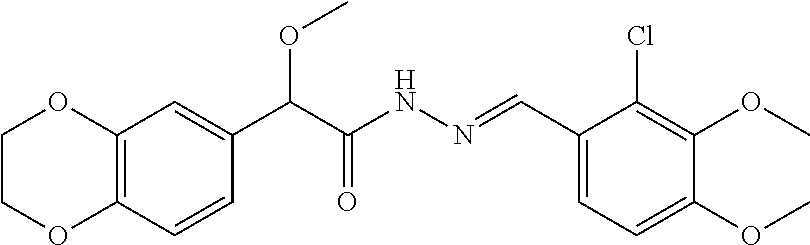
C(C(NN=CC1=CC=C(OC)C(OC)=C1Cl)=O)(C1=CC2=C(C=C1)OCCO2)OC
